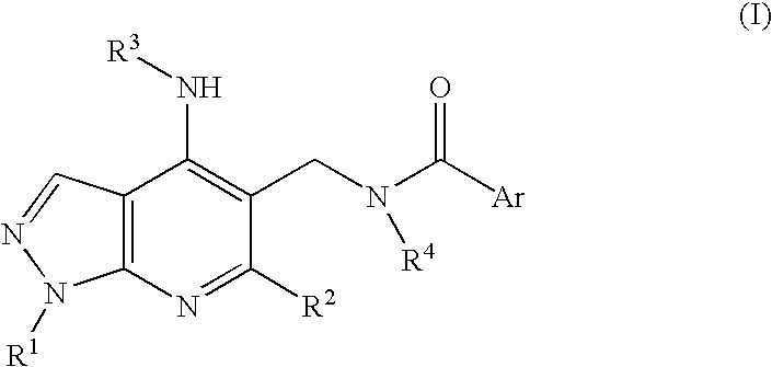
C12=C(N=C([R2])C(CN(C([Ar])=O)[R4])=C1N[R3])N([R1])N=C2
